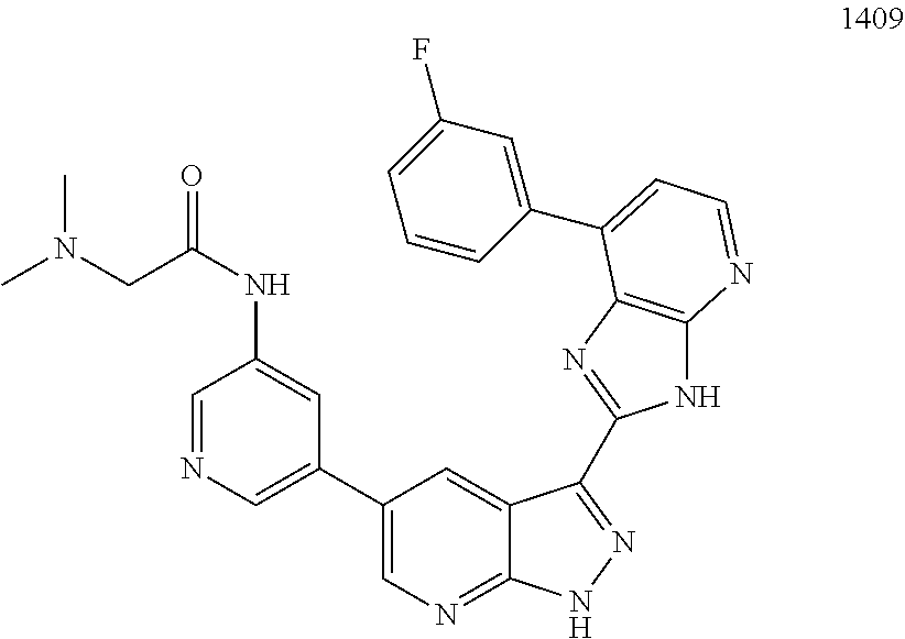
C1=NC=C(C2=CN=C3C(=C2)C(C2=NC4=C(N2)N=CC=C4C2=CC(F)=CC=C2)=NN3)C=C1NC(CN(C)C)=O
